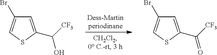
C1=C(C([CF3])O)SC=C1Br.C1=C(C([CF3])=O)SC=C1Br
